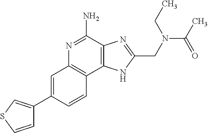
C1=C(C2=CSC=C2)C=CC2=C1N=C(N)C1=C2NC(CN(C(=O)C)CC)=N1
